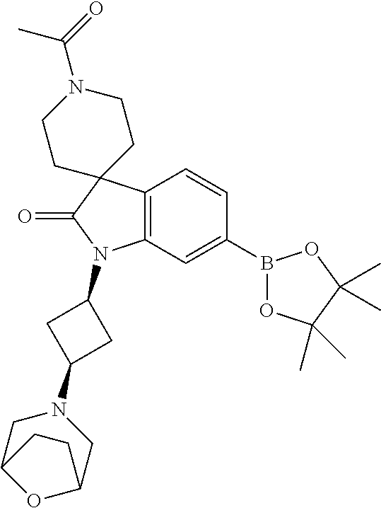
C12=C(C=C(B3OC(C)(C)C(C)(C)O3)C=C1)N(C1CC(N3CC4OC(C3)CC4)C1)C(=O)C21CCN(C(=O)C)CC1
